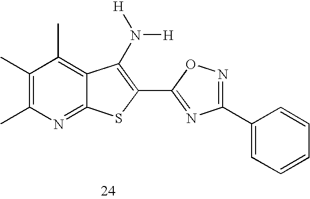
C1(C)=C(C)N=C2C(=C1C)C(N([H])[H])=C(C1=NC(C3=CC=CC=C3)=NO1)S2
